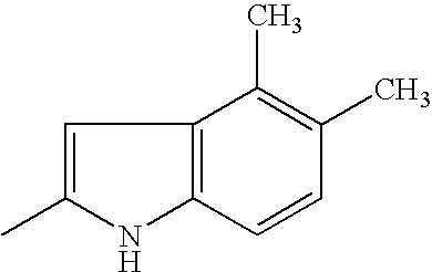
C1=C(C)NC2=C1C(C)=C(C)C=C2
